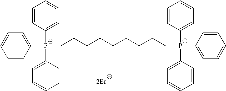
C1=CC([P+](CCCCCCCCC[P+](C2=CC=CC=C2)(C2=CC=CC=C2)C2=CC=CC=C2)(C2=CC=CC=C2)C2=CC=CC=C2)=CC=C1
